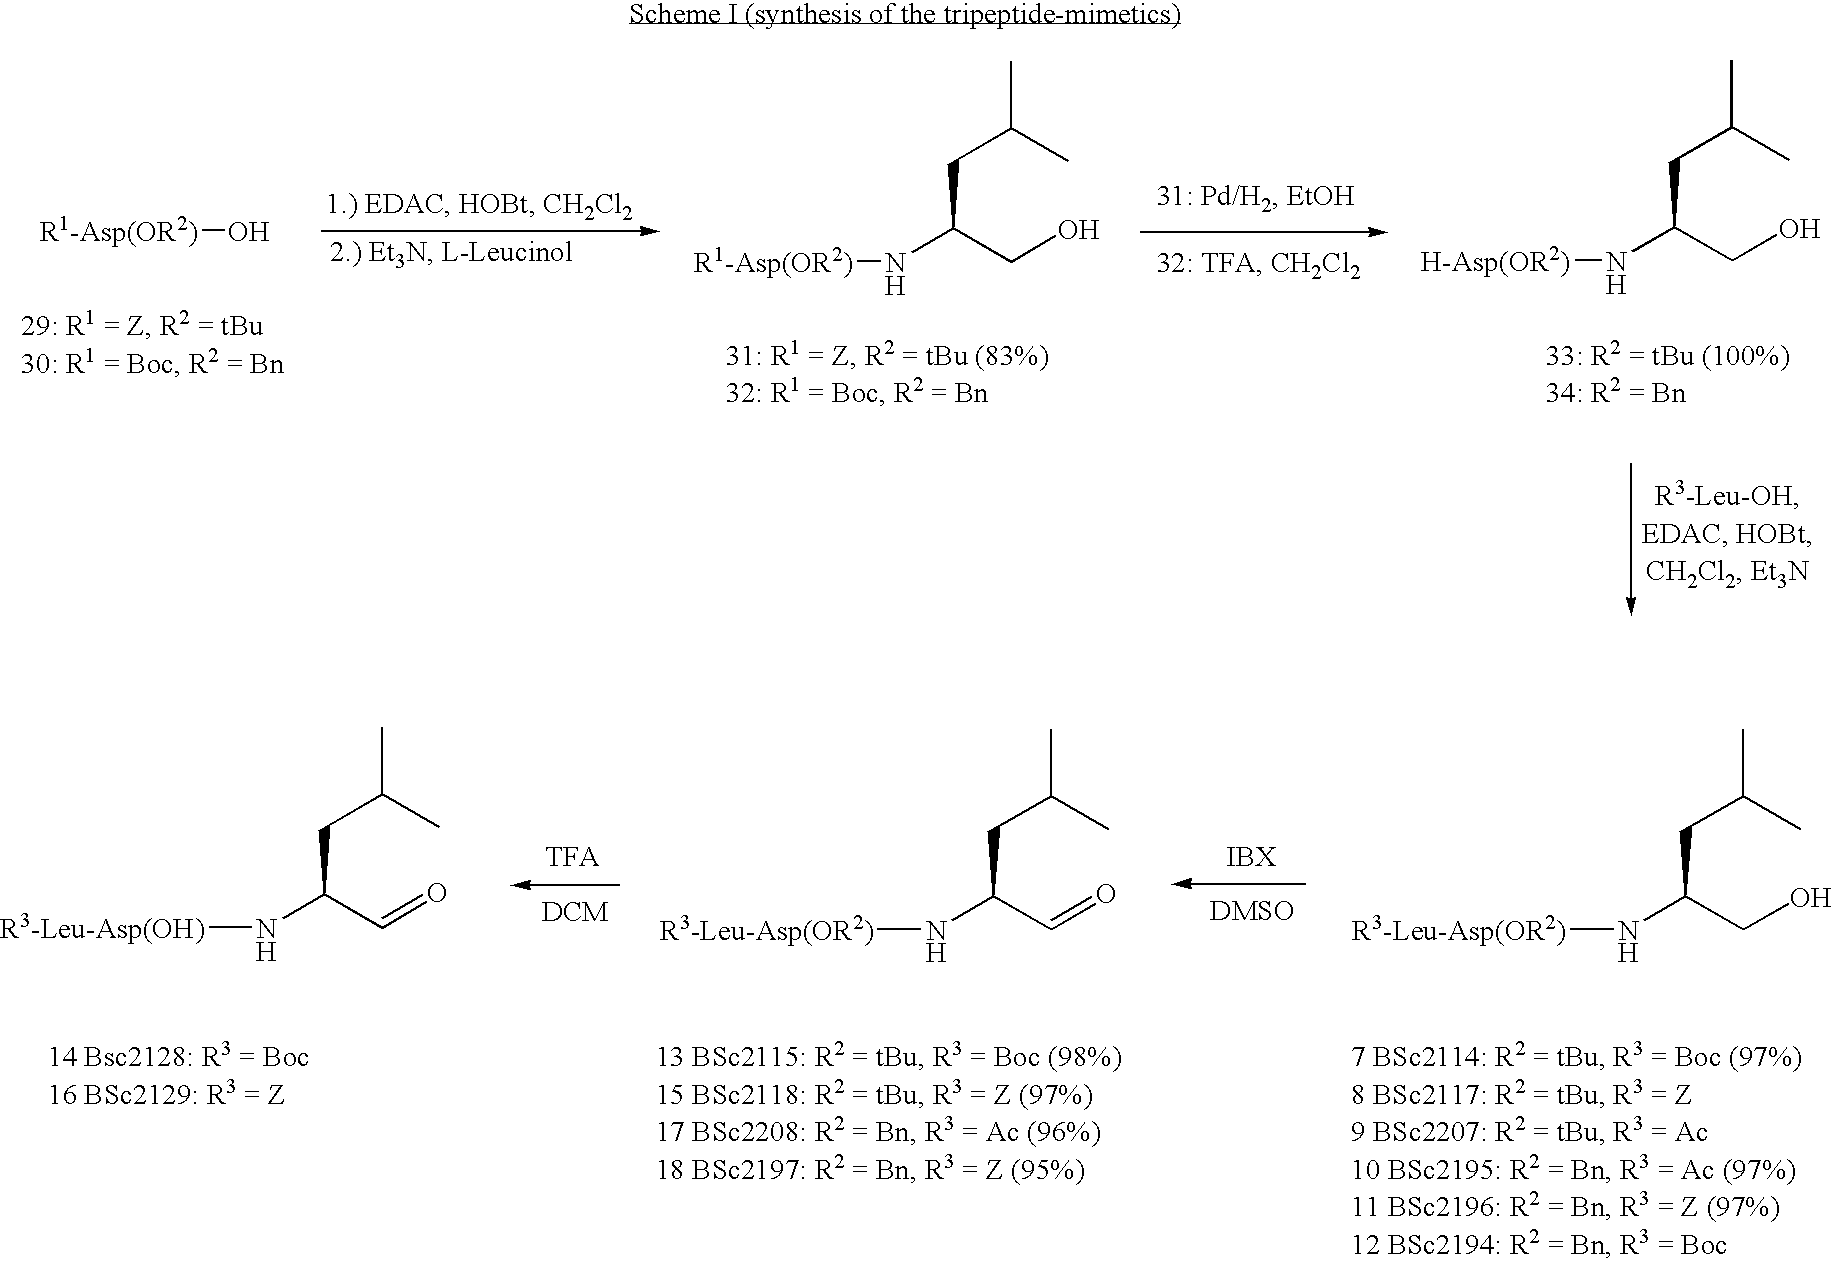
[R1-Asp(OR2)]O.[R1-Asp(OR2)]NC(CO)CC(C)C.[H-Asp(OR2)]NC(CO)CC(C)C.[R3-Leu-Asp(OH)]NC(C=O)CC(C)C.N([R3-Leu-Asp(OR2)])C(C=O)CC(C)C.N([R3-Leu-Asp(OR2)])C(CO)CC(C)C
